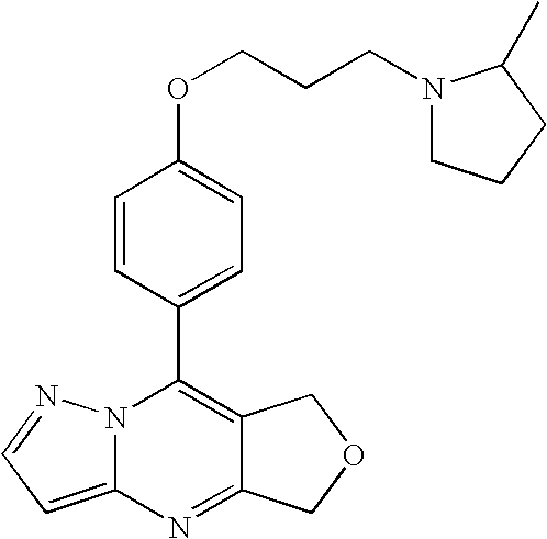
N12C(=CC=N1)N=C1C(=C2C2=CC=C(OCCCN3CCCC3C)C=C2)COC1
